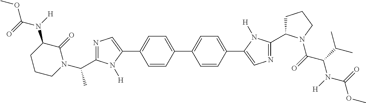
C1=CC(C2=CC=C(C3=CN=C(C4CCCN4C(=O)C(C(C)C)N(C(OC)=O)[H])N3[H])C=C2)=CC=C1C1=CN=C(C(N2C(=O)C(N([H])C(=O)OC)CCC2)C)N1[H]
